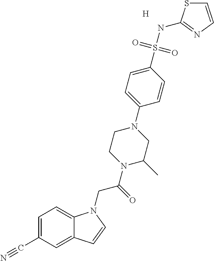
[H].C1=C(C#N)C=C2C(=C1)N(CC(=O)N1CCN(C3=CC=C(S(NC4=NC=CS4)(=O)=O)C=C3)CC1C)C=C2
